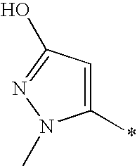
C1(*)=CC(O)=NN1C
